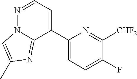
FC1=CC=C(C2=CC=NN3C2=NC(C)=C3)N=C1[CHF2]
